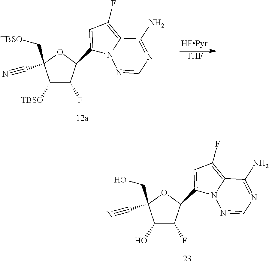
C1([TBSO])C(F)C(C2=CC(F)=C3N2N=CN=C3N)OC1(C[TBSO])C#N.[THF].C1(O)C(F)C(C2=CC(F)=C3N2N=CN=C3N)OC1(CO)C#N
